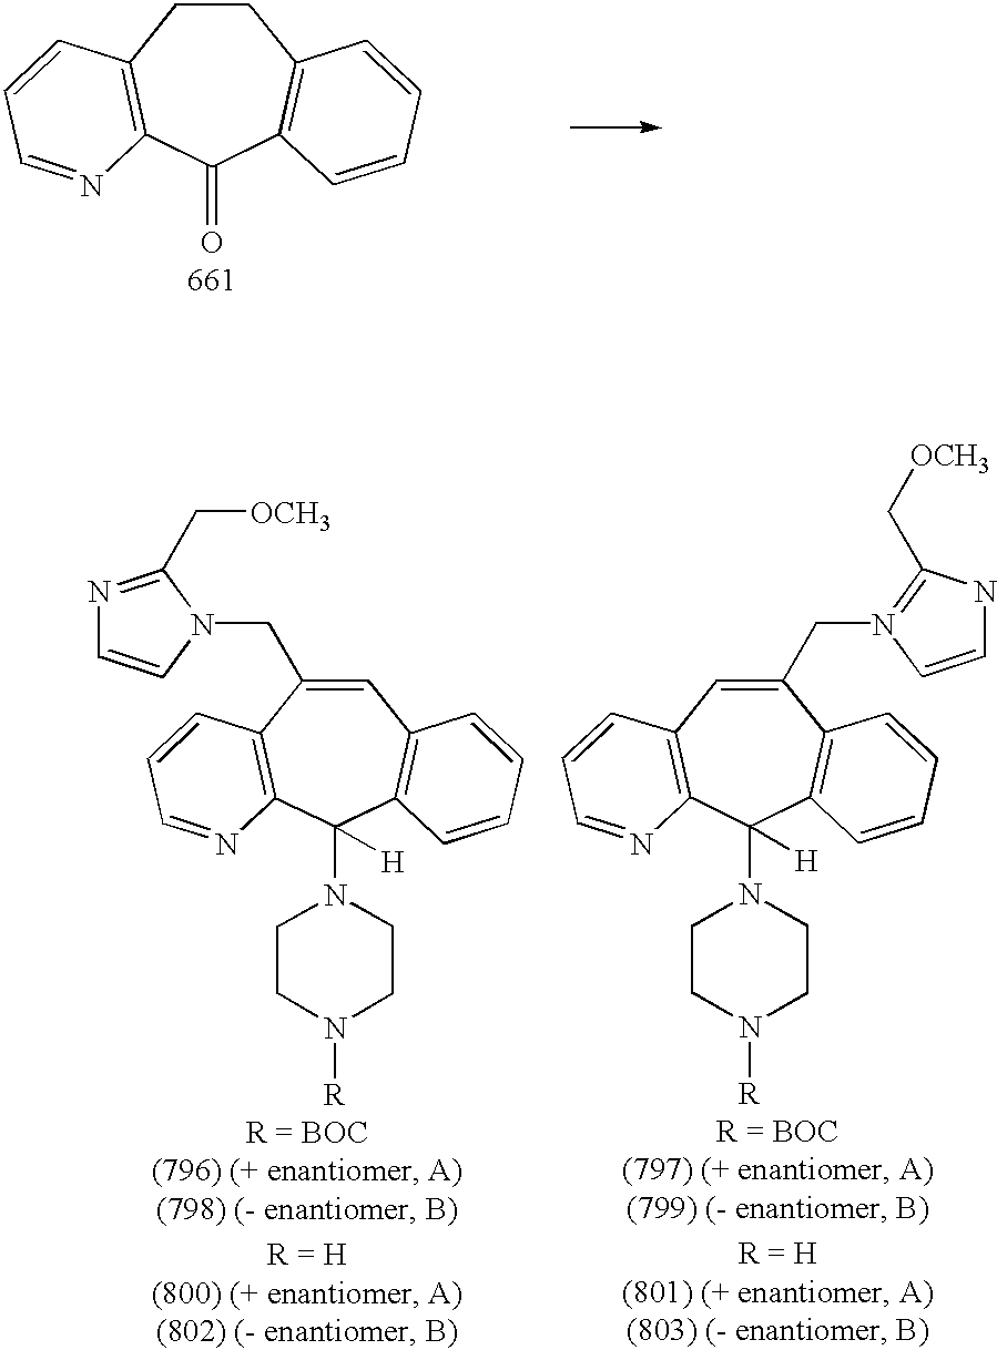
C1CC2=C(C(=O)C3=C1C=CC=C3)N=CC=C2.C1(CN2=C(C[OCH3])NC=C2)=CC2=C(C(N3CCN([R])CC3)([H])C3=C1C=CC=C3)N=CC=C2.C1=C(CN2C=CN=C2C[OCH3])C2=C(C(N3CCN([R])CC3)([H])C3=C1C=CC=C3)N=CC=C2
